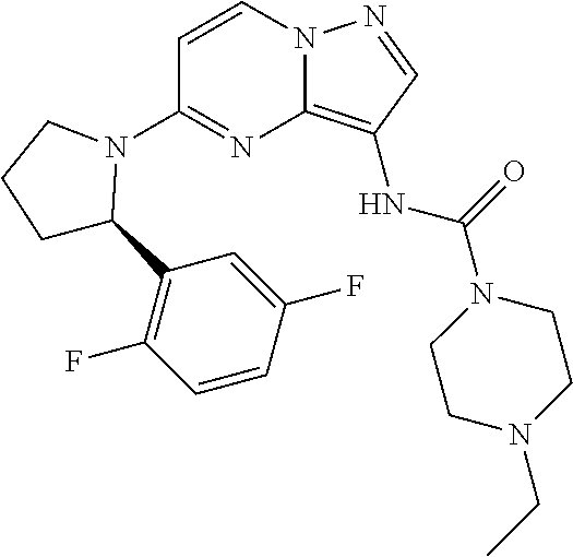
N12C(=C(NC(N3CCN(CC)CC3)=O)C=N1)N=C(N1C(C3=C(F)C=CC(F)=C3)CCC1)C=C2
